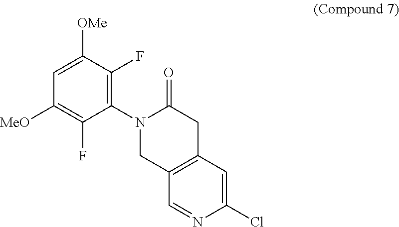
C1=C([OMe])C(F)=C(N2C(=O)CC3=C(C2)C=NC(Cl)=C3)C(F)=C1[MeO]
